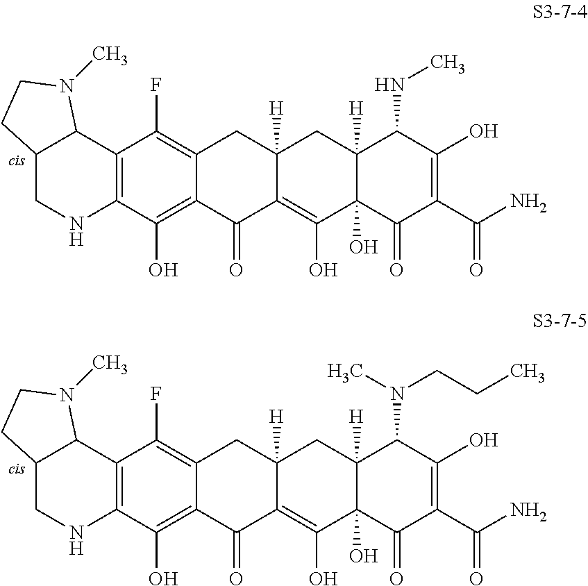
C12CNC3=C(C1N(C)CC2)C(F)=C1C(=C3O)C(=O)C2=C(O)C3(O)C([H])(CC2([H])C1)C(NC)C(O)=C(C(N)=O)C3=O.C12CNC3=C(C1N(C)CC2)C(F)=C1C(=C3O)C(=O)C2=C(O)C3(O)C([H])(CC2([H])C1)C(N(CCC)C)C(O)=C(C(N)=O)C3=O
